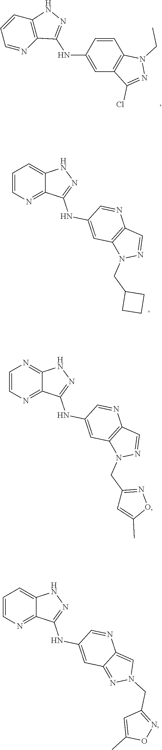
C12=C(C=CC=N1)NN=C2NC1=CC2=C(C=C1)N(CC)N=C2Cl.C1=CN=C2C(=C1)NN=C2NC1=CC2=C(N=C1)C=NN2CC1CCC1.C1=CN=C2C(=N1)NN=C2NC1=CC2=C(N=C1)C=NN2CC1=NOC(C)=C1.C1=CN=C2C(=C1)NN=C2NC1=CC2=NN(CC3=NOC(C)=C3)C=C2N=C1
